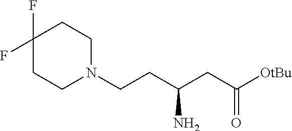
C1(F)(F)CCN(CCC(CC([OtBu])=O)N)CC1
